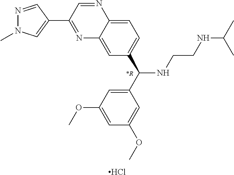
Cl.N1=C(C2=CN(C)N=C2)C=NC2=CC=C(C(NCCNC(C)C)C3=CC(OC)=CC(OC)=C3)C=C12
